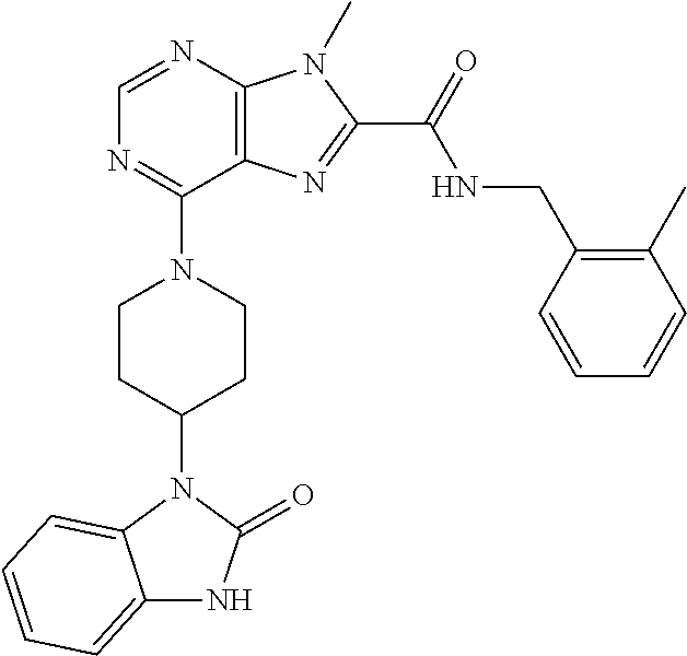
C1=NC2=C(C(N3CCC(N4C5=CC=CC=C5NC4=O)CC3)=N1)N=C(C(NCC1=C(C)C=CC=C1)=O)N2C
